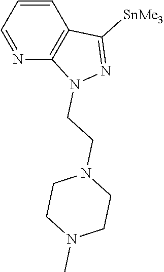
N1=CC=CC2=C1N(CCN1CCN(C)CC1)N=C2[SnMe3]
